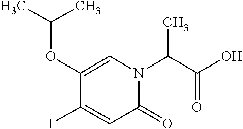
C1(I)=CC(=O)N(C(C(O)=O)C)C=C1OC(C)C
